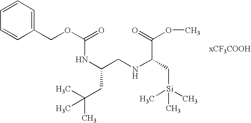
N(C(CNC(C[Si](C)(C)C)C(=O)OC)CC(C)(C)C)C(OCC1=CC=CC=C1)=O
